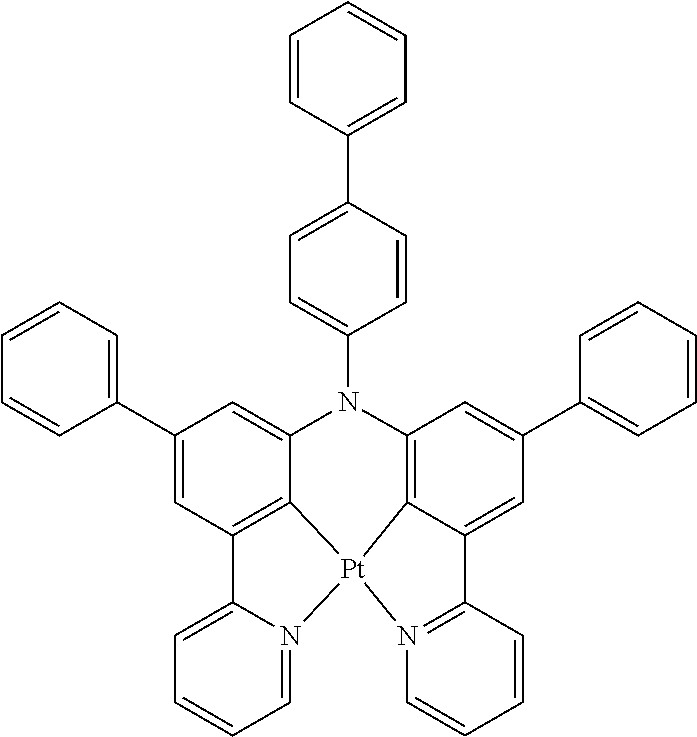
C12=N([Pt]34C5=C(C=C(C6=CC=CC=C6)C=C15)N(C1=CC=C(C5=CC=CC=C5)C=C1)C1=CC(C5=CC=CC=C5)=CC(=C31)C1=CC=CC=N14)C=CC=C2
